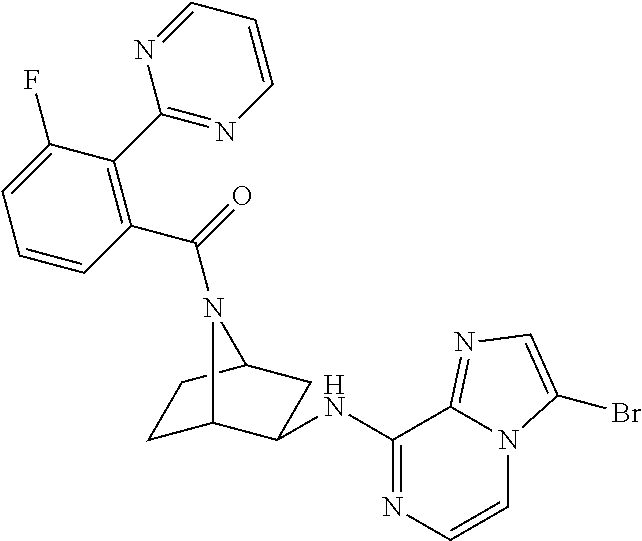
C1C2C(NC3=NC=CN4C3=NC=C4Br)CC(C1)N2C(=O)C1=C(C2=NC=CC=N2)C(F)=CC=C1
